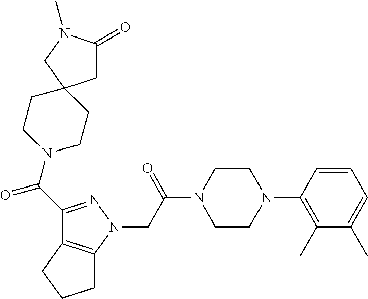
C(C(N1CCN(C2=C(C)C(C)=CC=C2)CC1)=O)N1N=C(C(=O)N2CCC3(CC2)CC(=O)N(C)C3)C2=C1CCC2
